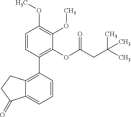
C1=CC(C2=C3C(=CC=C2)C(=O)CC3)=C(OC(CC(C)(C)C)=O)C(OC)=C1OC
